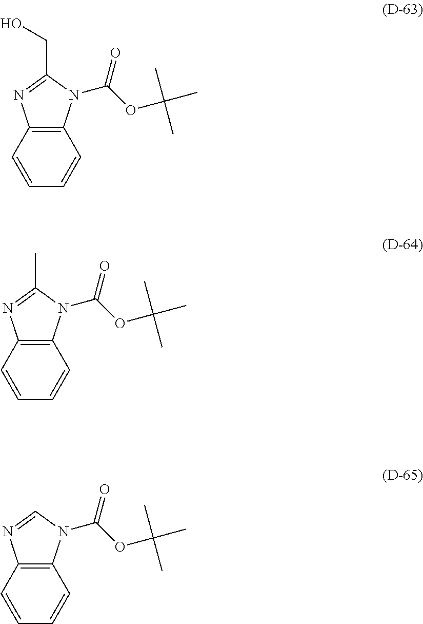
C12=C(N=C(C)N1C(OC(C)(C)C)=O)C=CC=C2.C12=C(N=CN1C(OC(C)(C)C)=O)C=CC=C2.C12=C(N=C(CO)N1C(OC(C)(C)C)=O)C=CC=C2
